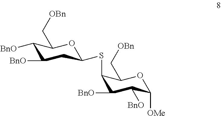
C1([BnO])C([BnO])CC(SC2C([BnO])C([BnO])C([OMe])OC2C[OBn])OC1C[OBn]
